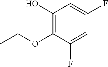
C1(O)=C(OCC)C(F)=CC(F)=C1
